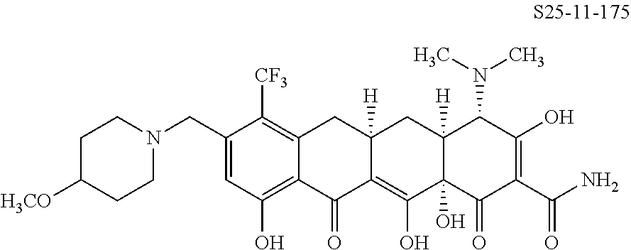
C1=C(CN2CCC([H3CO])CC2)C([CF3])=C2C(=C1O)C(=O)C1=C(O)C3(O)C([H])(CC1([H])C2)C(N(C)C)C(O)=C(C(N)=O)C3=O
